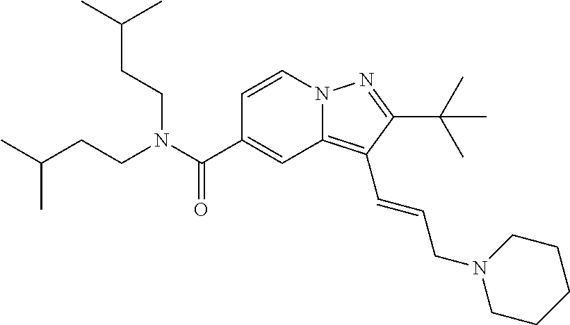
C1=CN2C(=C(C=CCN3CCCCC3)C(C(C)(C)C)=N2)C=C1C(N(CCC(C)C)CCC(C)C)=O
